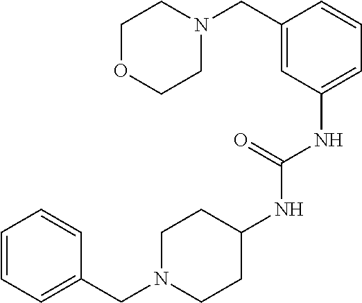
C1OCCN(CC2=CC(NC(NC3CCN(CC4=CC=CC=C4)CC3)=O)=CC=C2)C1
